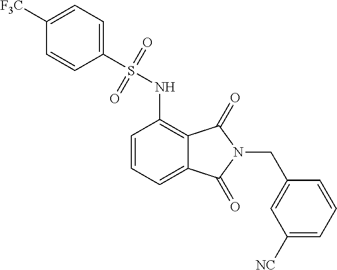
C1=CC=C2C(=C1NS(C1=CC=C([F3C])C=C1)(=O)=O)C(=O)N(CC1=CC([NC])=CC=C1)C2=O
